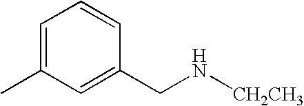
C1=C(C)C=C(CN[CH2CH3])C=C1
